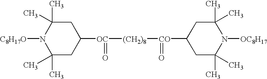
[C8H17O]N1C(C)(C)CC([OC]([(CH2)8][CO](=O)C2CC(C)(C)N([OC8H17])C(C)(C)C2)=O)CC1(C)C
